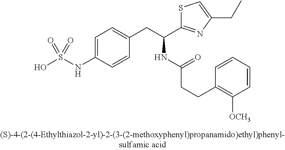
OS(NC1=CC=C(CC(C2=NC(CC)=CS2)NC(CCC2=C([OCH3])C=CC=C2)=O)C=C1)(=O)=O
